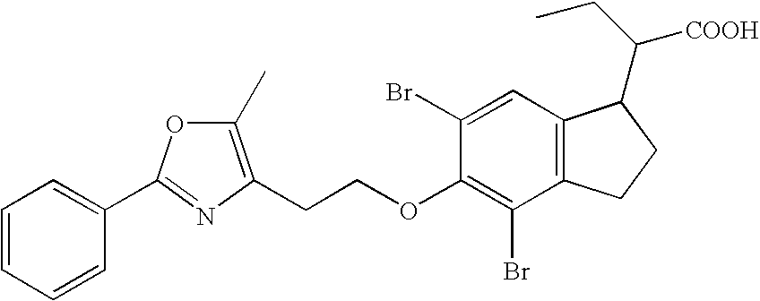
C1=CC=CC(C2=NC(CCOC3=C(Br)C4=C(C=C3Br)C(C(CC)[COOH])CC4)=C(C)O2)=C1
